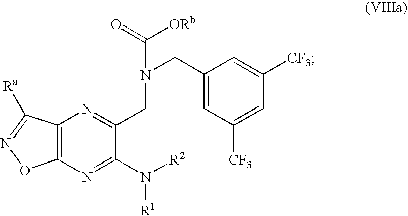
C12=C(N=C(CN(CC3=CC([CF3])=CC([CF3])=C3)C(=O)[ORb])C(N([R1])[R2])=N1)C([Ra])=NO2
